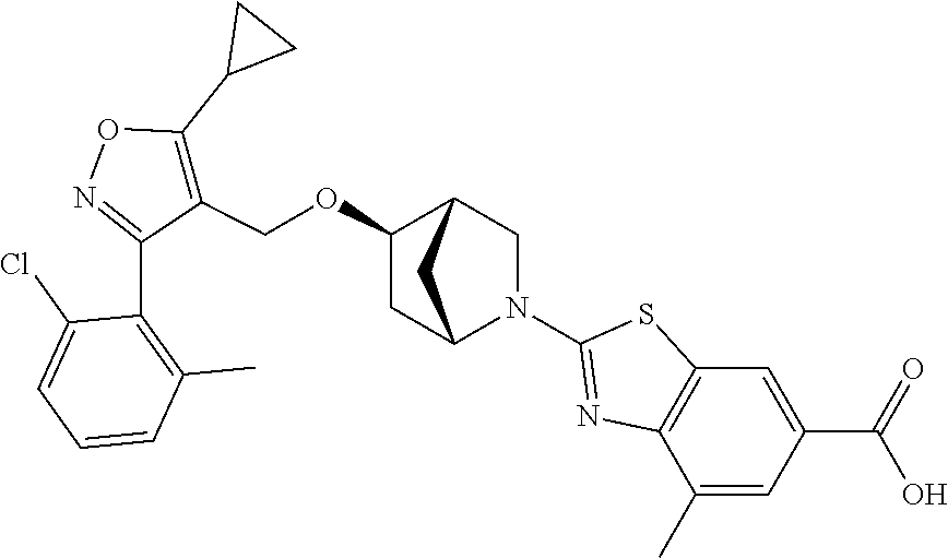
C1(OCC2=C(C3CC3)ON=C2C2=C(C)C=CC=C2Cl)CC2N(C3=NC4=C(S3)C=C(C(=O)O)C=C4C)CC1C2
